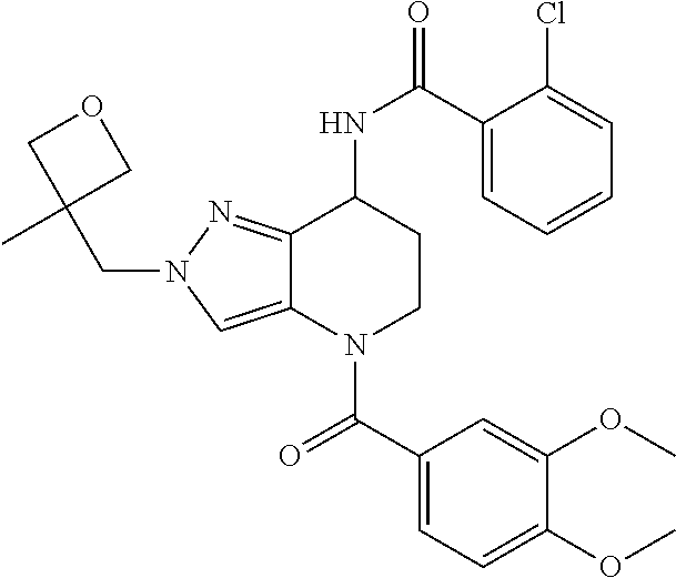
C1(C(NC2CCN(C(C3=CC=C(OC)C(OC)=C3)=O)C3=CN(CC4(C)COC4)N=C23)=O)=CC=CC=C1Cl
